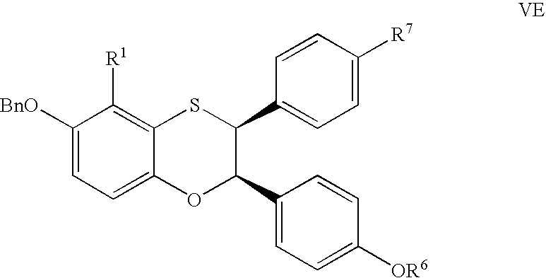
C1([BnO])=CC=C2C(=C1[R1])SC(C1=CC=C([R7])C=C1)C(C1=CC=C([OR6])C=C1)O2
